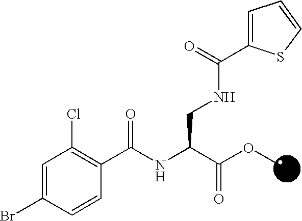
C1=C(Br)C=CC(C(NC(C(=O)OC)CNC(=O)C2=CC=CS2)=O)=C1Cl
